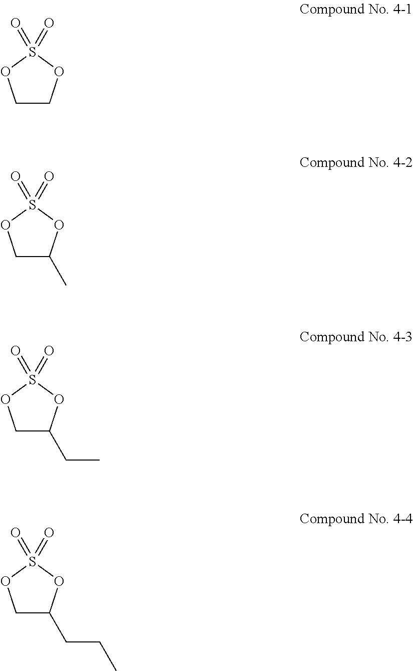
C1COS(=O)(=O)O1.C1C(C)OS(=O)(=O)O1.C1C(CC)OS(=O)(=O)O1.C1C(CCC)OS(=O)(=O)O1
